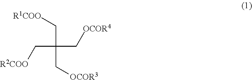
C(C(C[OCOR4])(C[R1COO])C[OCOR3])[R2COO]
